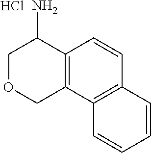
C1OCC2=C(C1N)C=CC1=C2C=CC=C1.Cl
